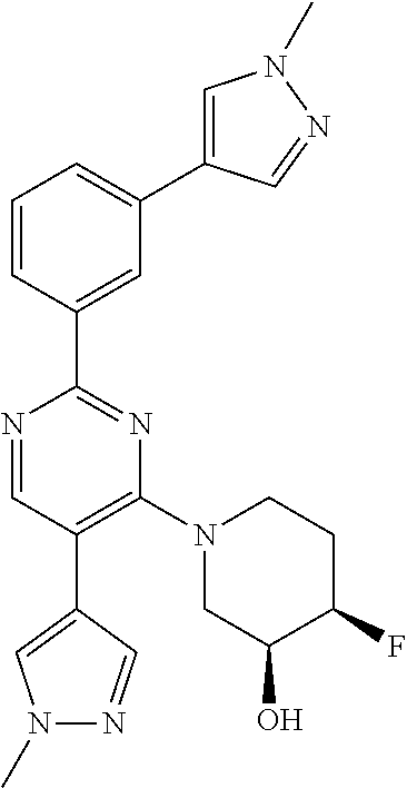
C1=C(C2=CC=CC(C3=NC(N4CC(O)C(F)CC4)=C(C4=CN(C)N=C4)C=N3)=C2)C=NN1C
